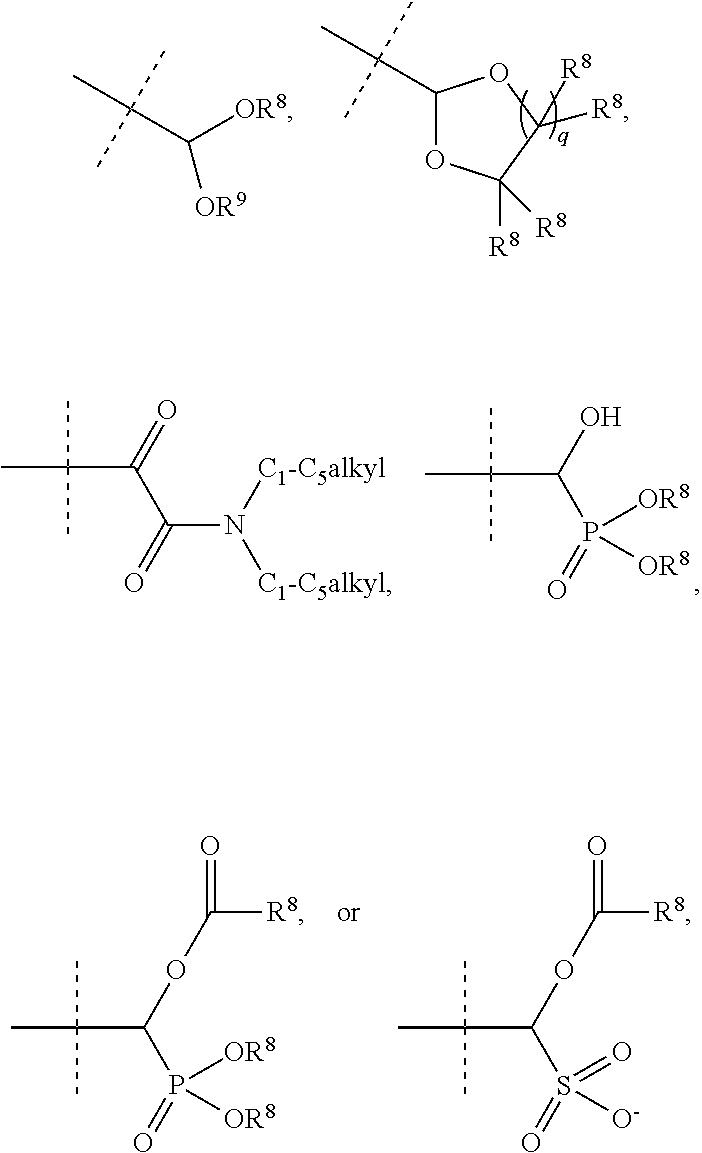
C([OR9])([OR8])C(C)(C)C.C1(C(C)(C)C)OC([R8])([R8])C([R8])([R8])O1.C(N([C1-C5alkyl])[C1-C5alkyl])(=O)C(=O)C(C)(C)C.P([OR8])(=O)(C(O)C(C)(C)C)[OR8].P([OR8])(=O)(C(OC([R8])=O)C(C)(C)C)[OR8].S(=O)(=O)(C(OC([R8])=O)C(C)(C)C)[O-]
